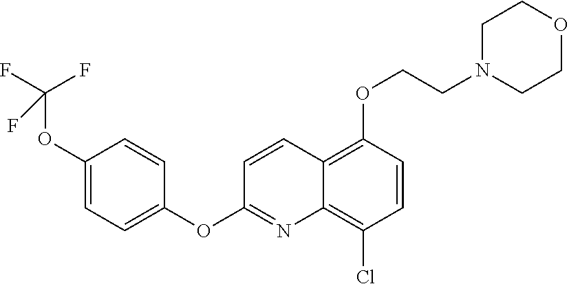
C1(OC(F)(F)F)=CC=C(OC2=NC3=C(Cl)C=CC(OCCN4CCOCC4)=C3C=C2)C=C1
